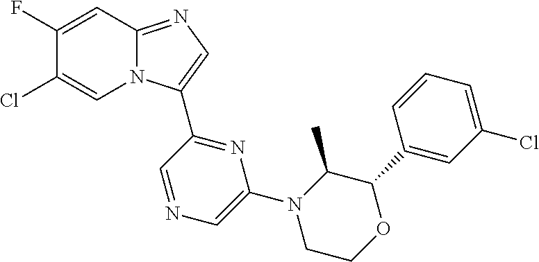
C12=NC=C(C3=NC(N4CCOC(C5=CC(Cl)=CC=C5)C4C)=CN=C3)N1C=C(Cl)C(F)=C2
